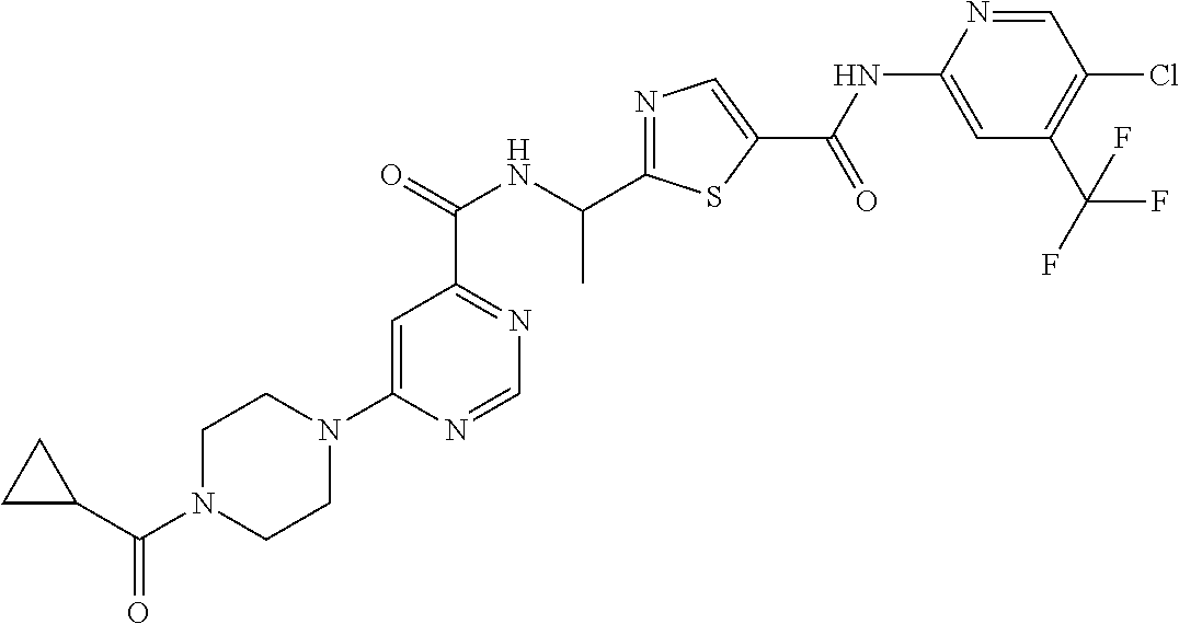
C1=C(N2CCN(C(C3CC3)=O)CC2)N=CN=C1C(NC(C1=NC=C(C(=O)NC2=CC(C(F)(F)F)=C(Cl)C=N2)S1)C)=O
